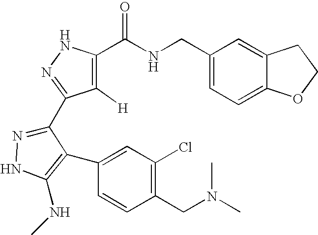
C1(CNC(C2=C([H])C(C3=NNC(NC)=C3C3=CC(Cl)=C(CN(C)C)C=C3)=NN2)=O)=CC=C2C(=C1)CCO2
